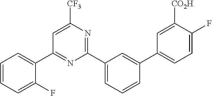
C1(C2=CC=CC=C2F)=NC(C2=CC=CC(C3=CC=C(F)C([CO2H])=C3)=C2)=NC([CF3])=C1
